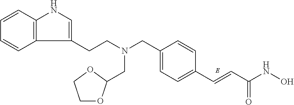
C1=C(CN(CCC2=CNC3=C2C=CC=C3)CC2OCCO2)C=CC(C=CC(NO)=O)=C1
